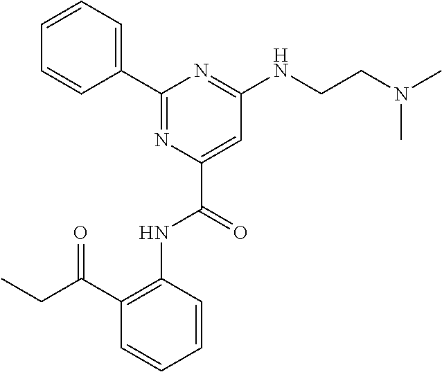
C1(C2=CC=CC=C2)=NC(C(=O)NC2=C(C(CC)=O)C=CC=C2)=CC(NCCN(C)C)=N1
